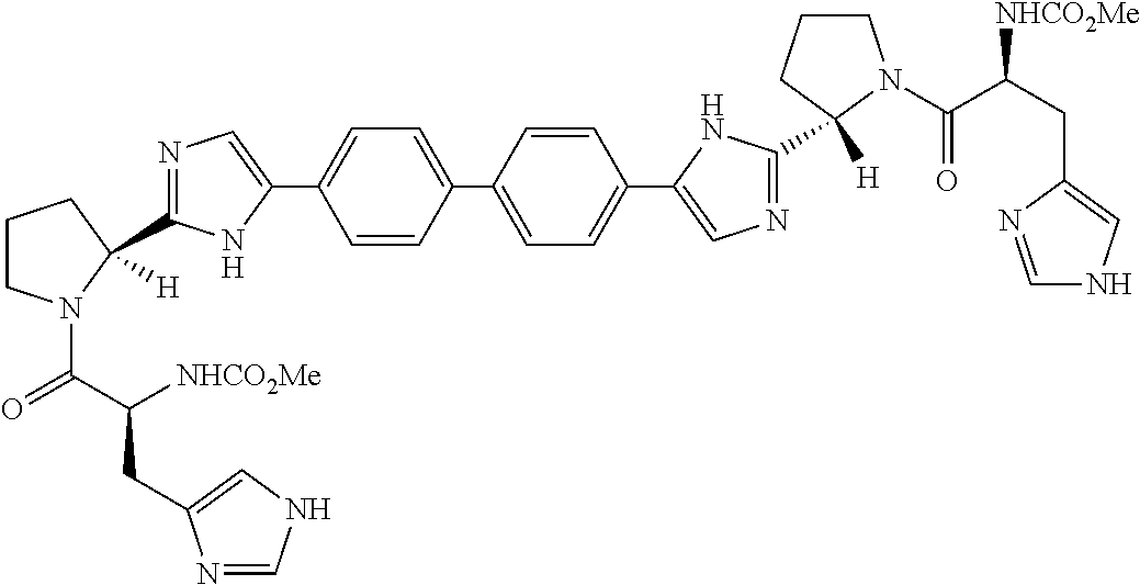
C1=C(C2=CC=C(C3=CN=C(C4([H])CCCN4C(C(CC4=CNC=N4)[NHCO2Me])=O)N3)C=C2)C=CC(C2=CN=C(C3([H])N(C(=O)C(CC4=CNC=N4)[NHCO2Me])CCC3)N2)=C1
